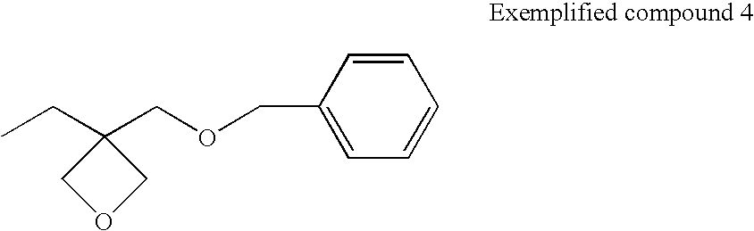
CCC1(COCC2=CC=CC=C2)COC1
